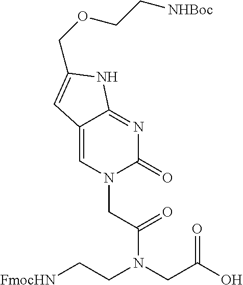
C12=CN(CC(=O)N(CC(O)=O)CC[FmocHN])C(=O)N=C1NC(COCC[NHBoc])=C2
